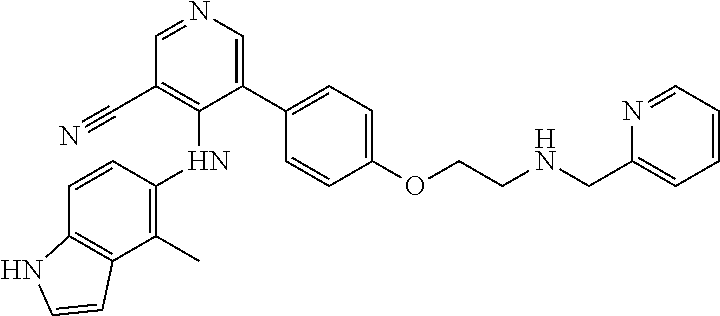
C1(C)=C(NC2=C(C#N)C=NC=C2C2=CC=C(OCCNCC3=CC=CC=N3)C=C2)C=CC2=C1C=CN2
